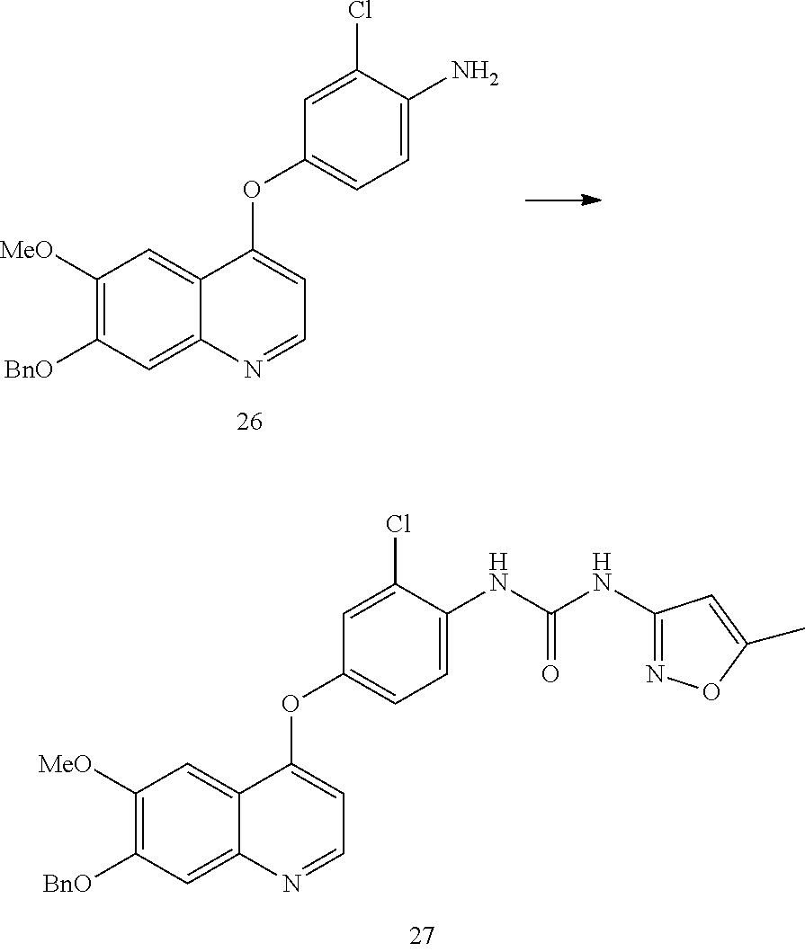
C1([MeO])=C([BnO])C=C2C(=C1)C(OC1=CC=C(N)C(Cl)=C1)=CC=N2.C1([MeO])=C([BnO])C=C2C(=C1)C(OC1=CC=C(NC(NC3=NOC(C)=C3)=O)C(Cl)=C1)=CC=N2
